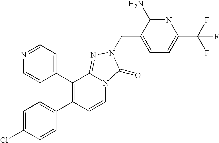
C1(C2=C(C3=CC=NC=C3)C3=NN(CC4=CC=C(C(F)(F)F)N=C4N)C(=O)N3C=C2)=CC=C(Cl)C=C1
